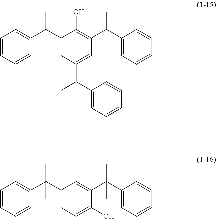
C1=CC=CC(C(C2=CC(C(C3=CC=CC=C3)C)=CC(C(C3=CC=CC=C3)C)=C2O)C)=C1.C1=CC=CC(C(C2=CC=C(O)C(C(C3=CC=CC=C3)(C)C)=C2)(C)C)=C1
